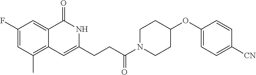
C1=C(F)C=C2C(=C1C)C=C(CCC(N1CCC(OC3=CC=C([CN])C=C3)CC1)=O)NC2=O
